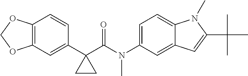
C12=C(C=C(C3(C(N(C4=CC=C5C(=C4)C=C(C(C)(C)C)N5C)C)=O)CC3)C=C1)OCO2
